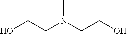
OCCN(CCO)C
